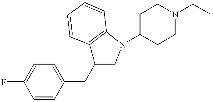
FC1=CC=C(CC2C3=C(N(C4CCN(CC)CC4)C2)C=CC=C3)C=C1
